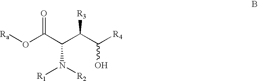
O(C(C(C(C([R4])O)[R3])N([R2])[R1])=O)[Ra]
